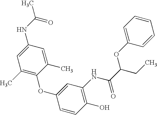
C1(O)=C(NC(=O)C(CC)OC2=CC=CC=C2)C=C(OC2=C(C)C=C(NC(=O)C)C=C2C)C=C1
